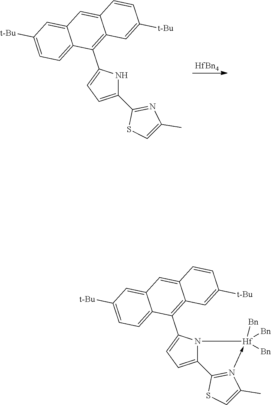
[HfBn4].C1(C2=NC(C)=CS2)=CC=C(C2=C3C(=CC4=CC([t-Bu])=CC=C24)C=CC([t-Bu])=C3)N1.C12=CC=C(C3=C4C(=CC5=CC([t-Bu])=CC=C35)C=CC([t-Bu])=C4)N1[Hf]([Bn])([Bn])([Bn])-N1=C2SC=C1C
